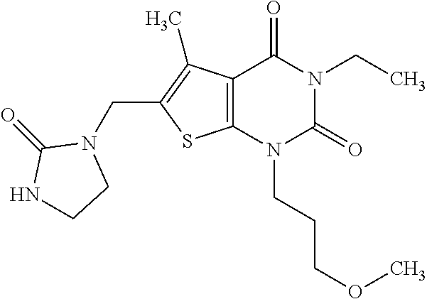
C12=C(N(CCCOC)C(=O)N(CC)C1=O)SC(CN1C(=O)NCC1)=C2C
